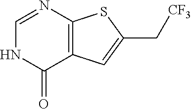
N1C(=O)C2=C(N=C1)SC(C[CF3])=C2
